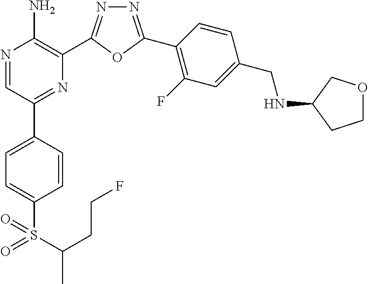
N1=C(C2=C(F)C=C(CNC3CCOC3)C=C2)OC(C2=C(N)N=CC(C3=CC=C(S(=O)(=O)C(C)CCF)C=C3)=N2)=N1
